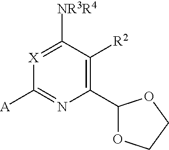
C1(C2OCCO2)=C([R2])C([NR3R4])=[X]C([A])=N1
